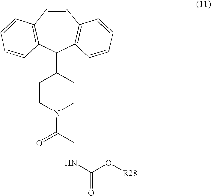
C1=CC2=C(C(=C3CCN(C(CNC(=O)O[R28])=O)CC3)C3=C1C=CC=C3)C=CC=C2
